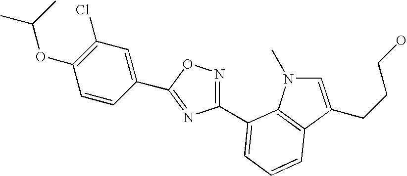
C1(C2=CC=CC3=C2N(C)C=C3CCCO)=NOC(C2=CC(Cl)=C(OC(C)C)C=C2)=N1
